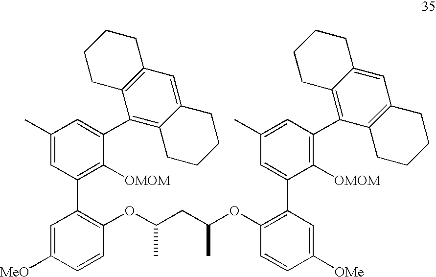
C1(OC(CC(OC2=C(C3=CC(C)=CC(C4=C5C(=CC6=C4CCCC6)CCCC5)=C3[OMOM])C=C([OMe])C=C2)C)C)=C(C2=C([OMOM])C(C3=C4C(=CC5=C3CCCC5)CCCC4)=CC(C)=C2)C=C([MeO])C=C1
